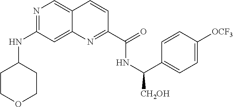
N1=C(NC2CCOCC2)C=C2C(=C1)C=CC(C(=O)NC([CH2OH])C1=CC=C([OCF3])C=C1)=N2
